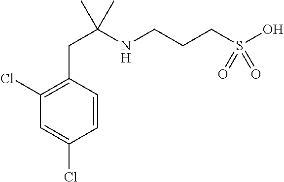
N(CCCS(O)(=O)=O)C(CC1=C(Cl)C=C(Cl)C=C1)(C)C
